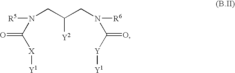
[R5]N(CC(CN([R6])C([Y][Y1])=O)[Y2])C([X][Y1])=O
